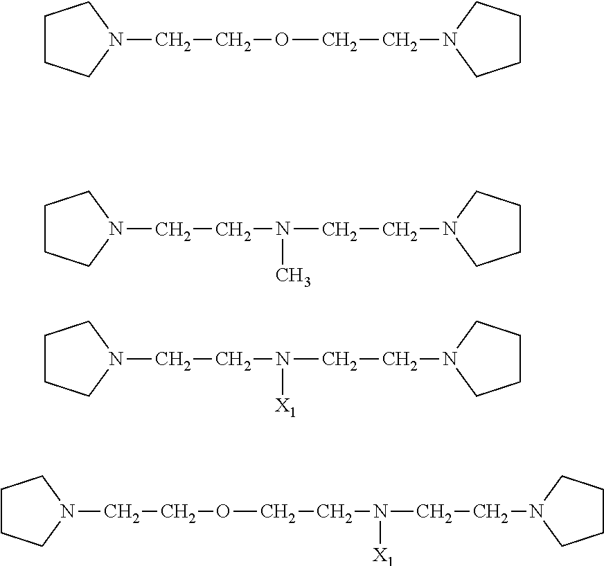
C1CCN(CCN(CCN2CCCC2)C)C1.C1CCN(CCOCCN2CCCC2)C1.C1CCN(CCN(CCN2CCCC2)[X1])C1.C(CN(CCN1CCCC1)[X1])OCCN1CCCC1
